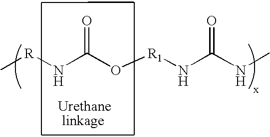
C[R]NC(O[R1]NC(NC)=O)=O
